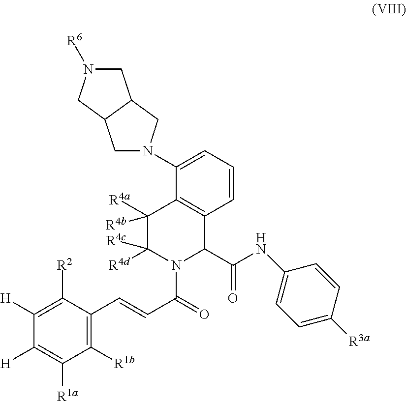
C1=CC=C(N2CC3C(C2)CN([R6])C3)C2=C1C(C(=O)NC1=CC=C([R3a])C=C1)N(C(=O)C=CC1=C([R1b])C([R1a])=C([H])C([H])=C1[R2])C([R4c])([R4d])C2([R4a])[R4b]
